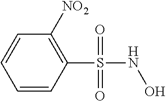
C1=CC(S(NO)(=O)=O)=C([NO2])C=C1
